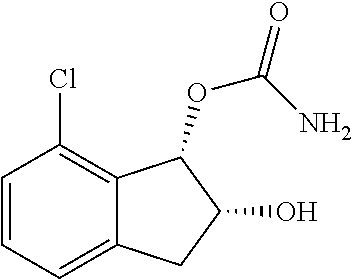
C1=CC=C2C(=C1Cl)C(OC(N)=O)C(O)C2
